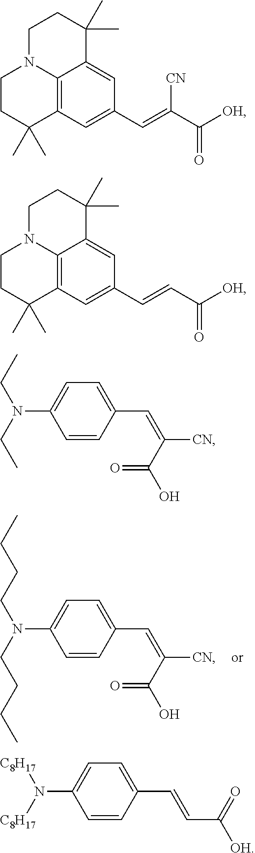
C1(C=C([CN])C(O)=O)=CC=C(N(CCCC)CCCC)C=C1.C1CC(C)(C)C2=C3N1CCC(C)(C)C3=CC(C=C(C(=O)[OH])[CN])=C2.C1CC(C)(C)C2=C3N1CCC(C)(C)C3=CC(C=CC(=O)[OH])=C2.C1(C=C([CN])C(O)=O)=CC=C(N(CC)CC)C=C1.C1(C=CC([OH])=O)=CC=C(N([C8H17])[C8H17])C=C1
